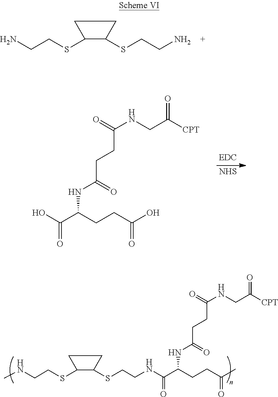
N(C(C(CCC(C)=O)NC(CCC(NCC([CPT])=O)=O)=O)=O)CCSC1C(SCCNC)CC1.S(CCN)C1C(SCCN)CC1.OC(C(CCC(O)=O)NC(CCC(NCC([CPT])=O)=O)=O)=O.[NHS]
